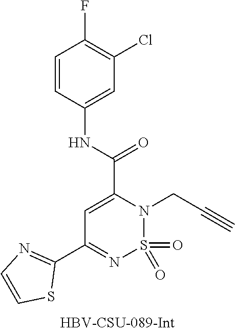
C1=CC(NC(=O)C2=CC(C3=NC=CS3)=NS(=O)(=O)N2CC#C)=CC(Cl)=C1F
